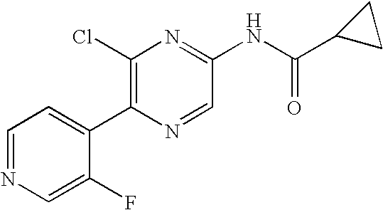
ClC1=C(C2=CC=NC=C2F)N=CC(NC(C2CC2)=O)=N1
